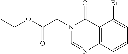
C12=C(N=CN(CC(OCC)=O)C1=O)C=CC=C2Br
